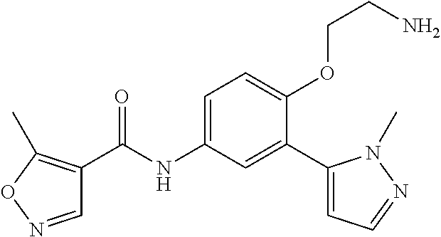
C1=NOC(C)=C1C(=O)NC1=CC=C(OCCN)C(C2=CC=NN2C)=C1
